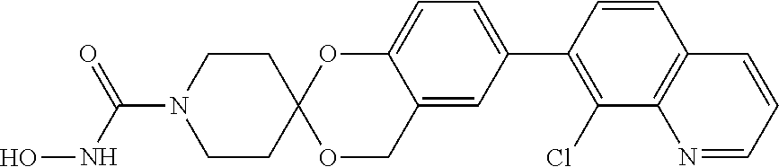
C1=CC(C2=CC=C3C(=C2)COC2(O3)CCN(C(NO)=O)CC2)=C(Cl)C2=C1C=CC=N2
